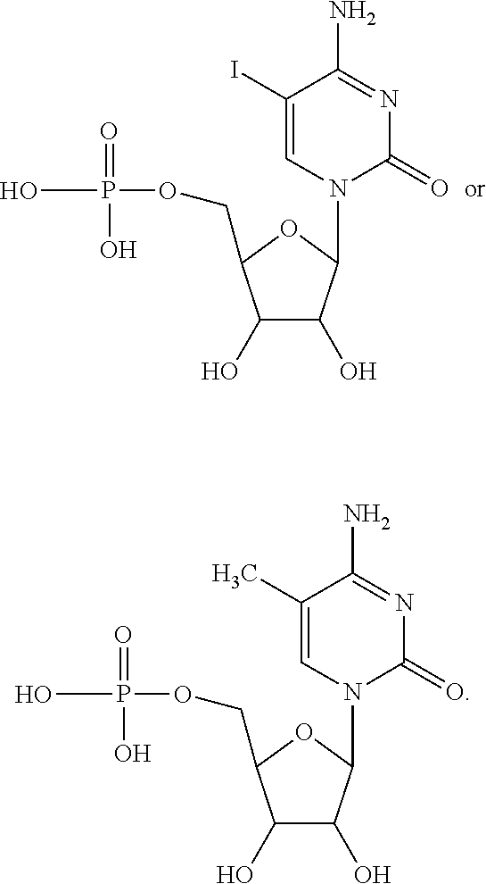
OP(=O)(O)OCC1C(O)C(O)C(N2C(=O)N=C(N)C(I)=C2)O1.OP(=O)(O)OCC1C(O)C(O)C(N2C(=O)N=C(N)C(C)=C2)O1
